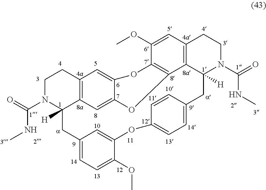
C12=C3C=C4C(=C1)OC1=C(C5=C(C=C1OC)CCN(C(NC)=O)C5([H])CC1=CC=C(OC5=CC(=CC=C5OC)CC3([H])N(C(=O)NC)CC2)C=C1)O4
